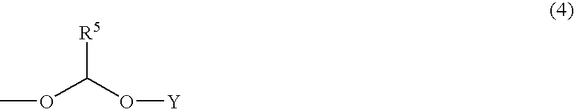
[R5]C(O[Y])OC
